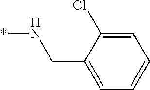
*NCC1=CC=CC=C1Cl
